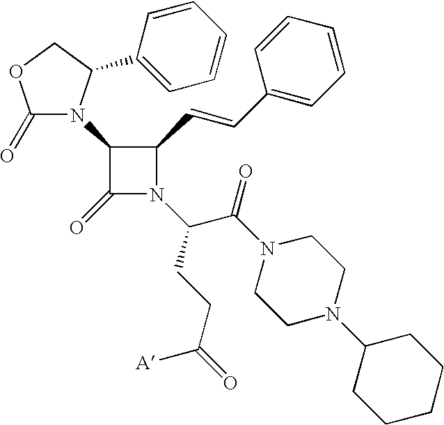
C1(=O)N(C2C(=O)N(C(CCC(=O)[A])C(N3CCN(C4CCCCC4)CC3)=O)C2C=CC2=CC=CC=C2)C(C2=CC=CC=C2)CO1
